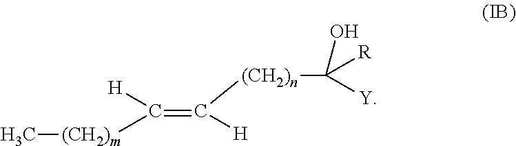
[(CH2)n](C([Y])(O)[R])C(=C([H])[(CH2)m]C)[H]
